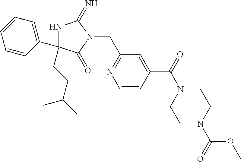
N1C(C2=CC=CC=C2)(CCC(C)C)C(=O)N(CC2=NC=CC(C(=O)N3CCN(C(=O)OC)CC3)=C2)C1=N
